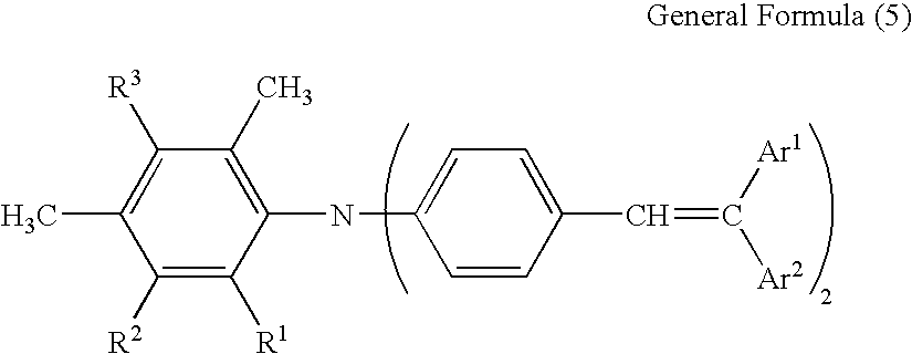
C1([R2])=C([R1])C(NC2=CC=C(C=C([Ar1])[Ar2])C=C2)=C(C)C([R3])=C1C
